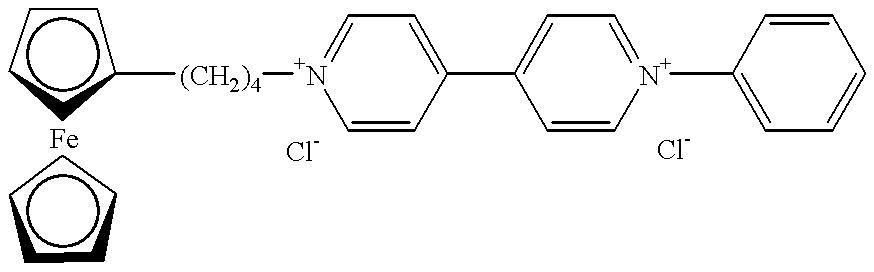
c1cccc1[(CH2)4][N+]1=CC=C(C2=CC=[N+](C3=CC=CC=C3)C=C2)C=C1.c1cccc1
